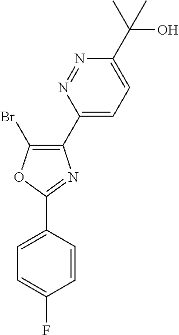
C1(C2=CC=C(C(O)(C)C)N=N2)=C(Br)OC(C2=CC=C(F)C=C2)=N1
